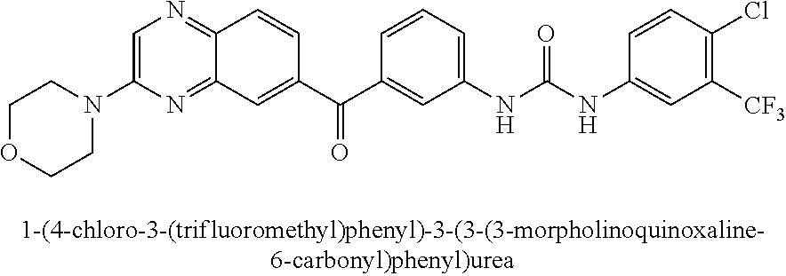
C1COCCN1C1=CN=C2C(=N1)C=C(C(C1=CC(NC(NC3=CC([CF3])=C(Cl)C=C3)=O)=CC=C1)=O)C=C2
